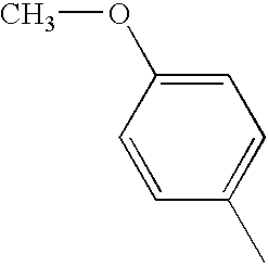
C1=C(OC)C=CC(C)=C1
